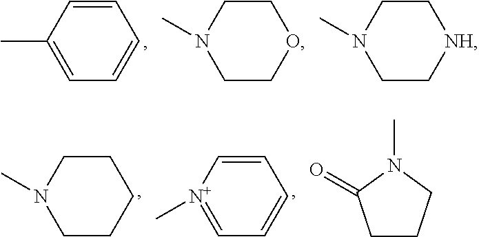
CC1=CC=CC=C1.CN1CCOCC1.CN1CC[NH]CC1.CN1CCCCC1.C[N+]1=CC=CC=C1.C1CCN(C)C1=O
